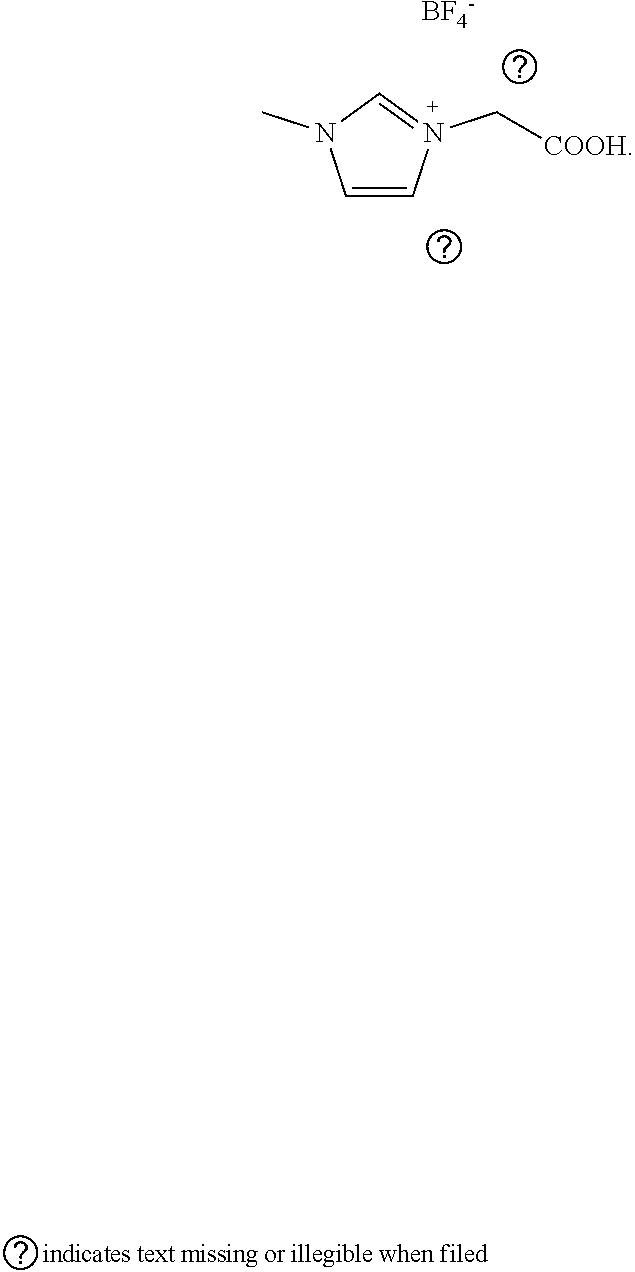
C1=CN(C[COOH])=CN1C.[BF4-]
